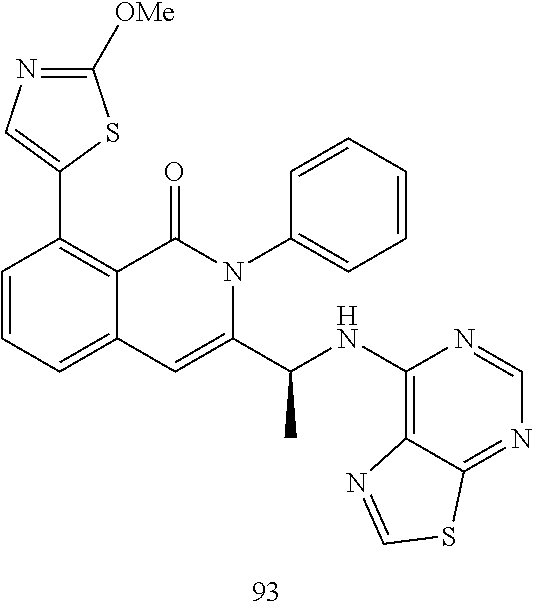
C1(C2=C3C(=CC=C2)C=C(C(NC2=C4C(=NC=N2)SC=N4)C)N(C2=CC=CC=C2)C3=O)=CN=C([OMe])S1
